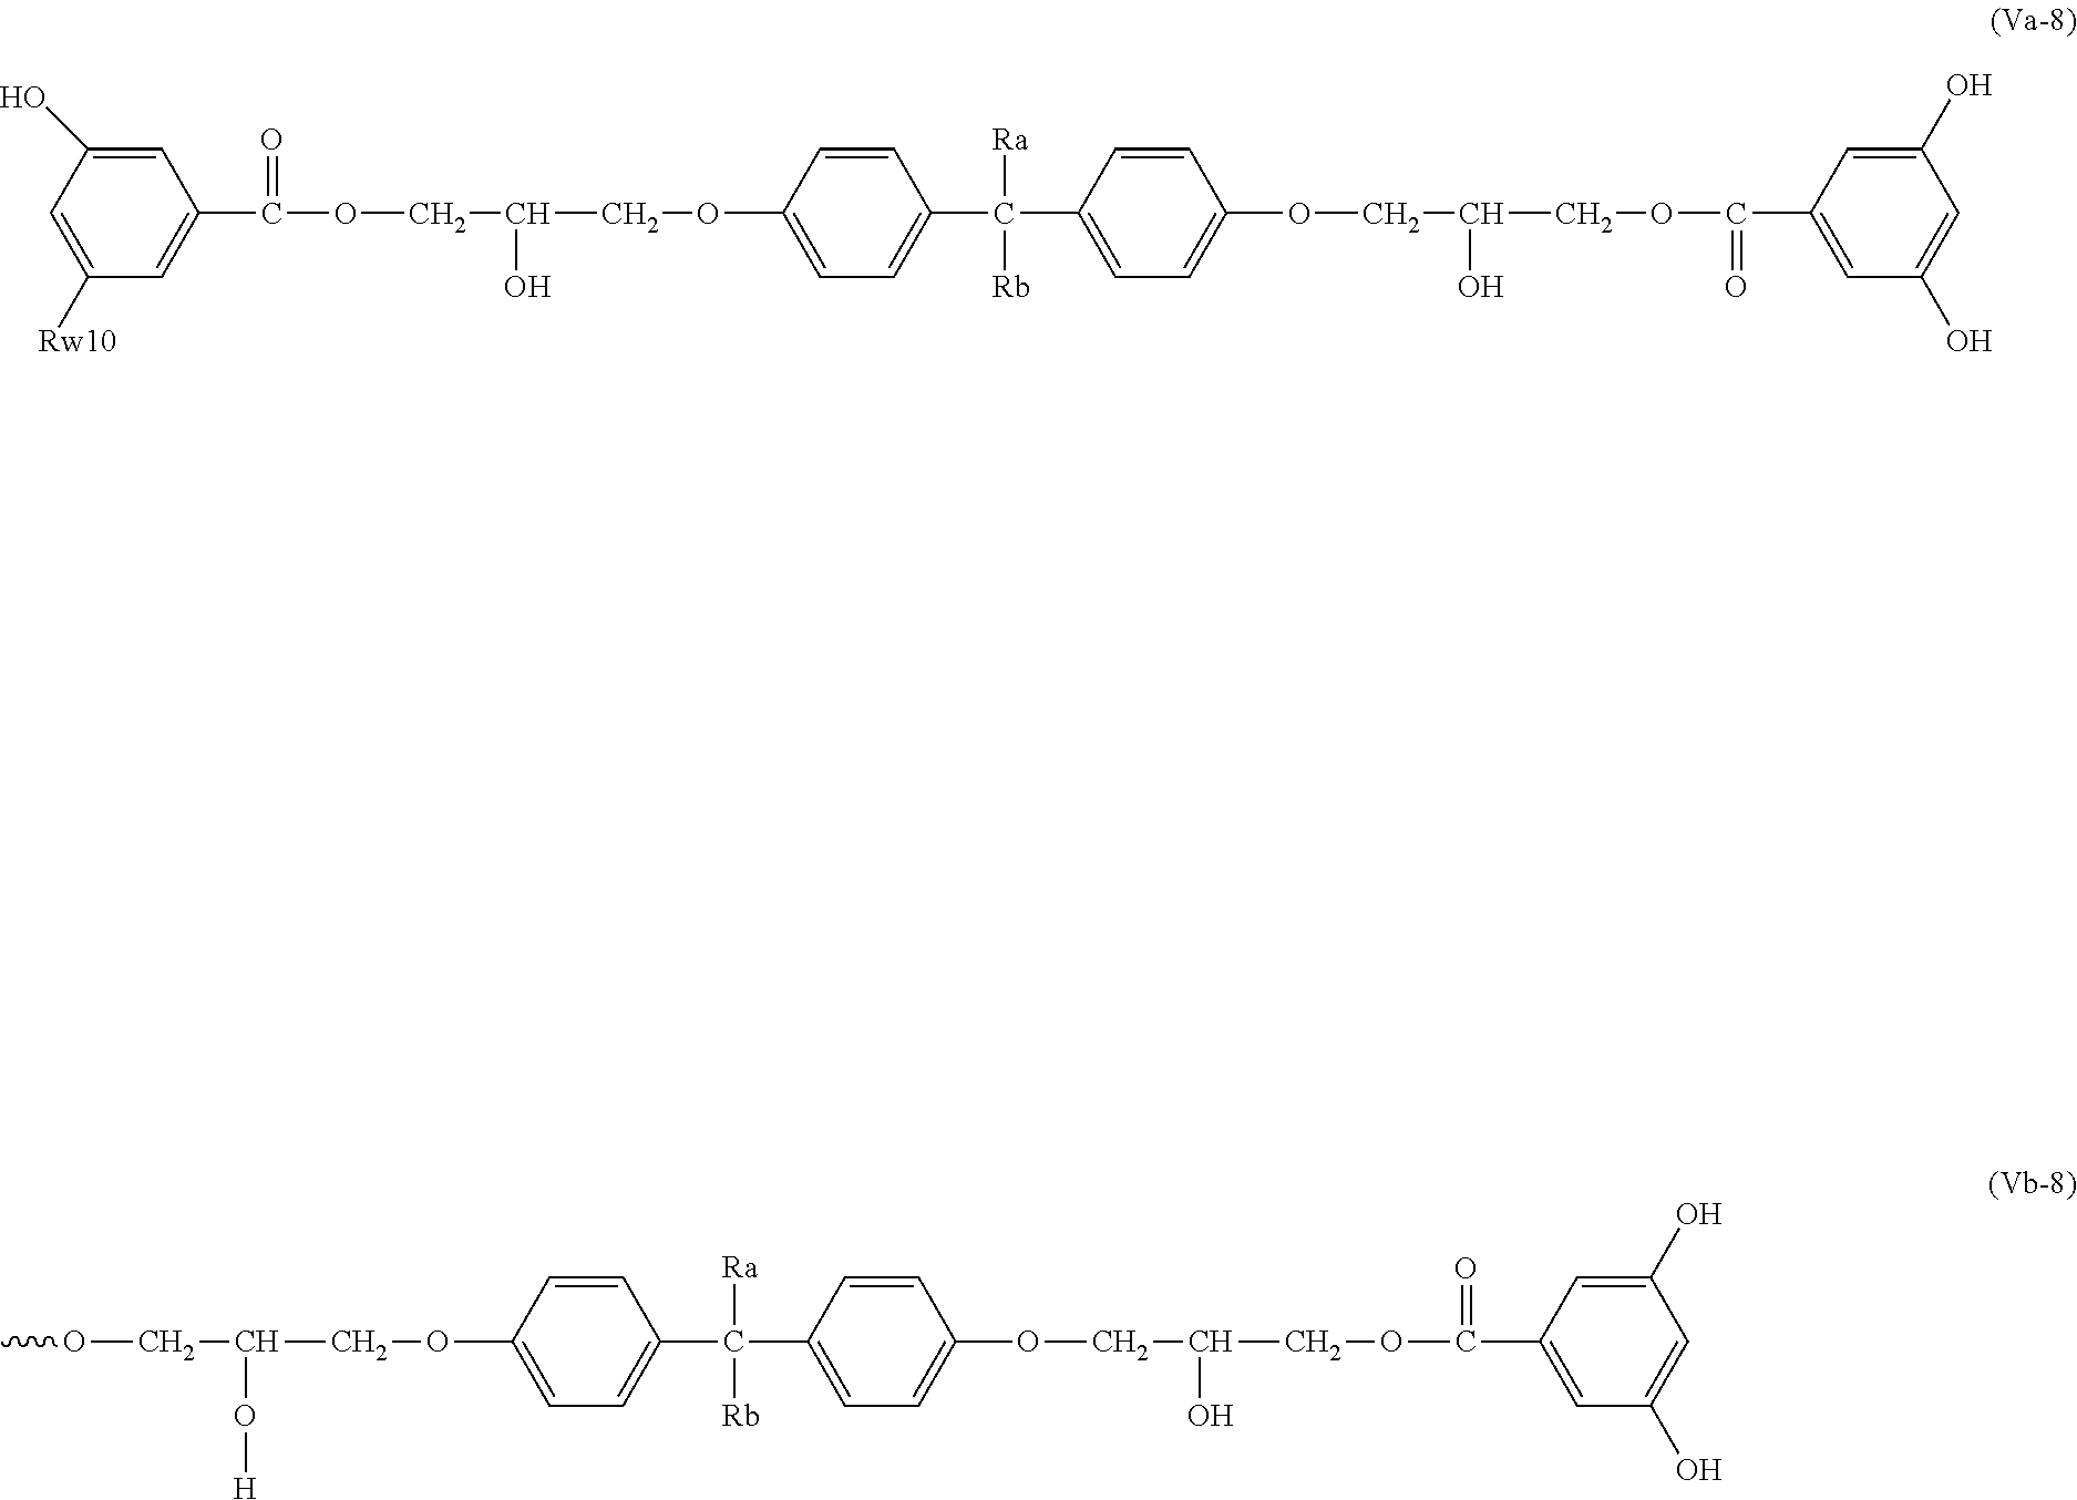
C1=C(O)C=C([Rw10])C=C1C(OCC(COC1=CC=C(C(C2=CC=C(OCC(O)COC(C3=CC(O)=CC(O)=C3)=O)C=C2)([Ra])[Rb])C=C1)O)=O.COCC(COC1=CC=C(C(C2=CC=C(OCC(COC(C3=CC(O)=CC(O)=C3)=O)O)C=C2)([Ra])[Rb])C=C1)O[H]
